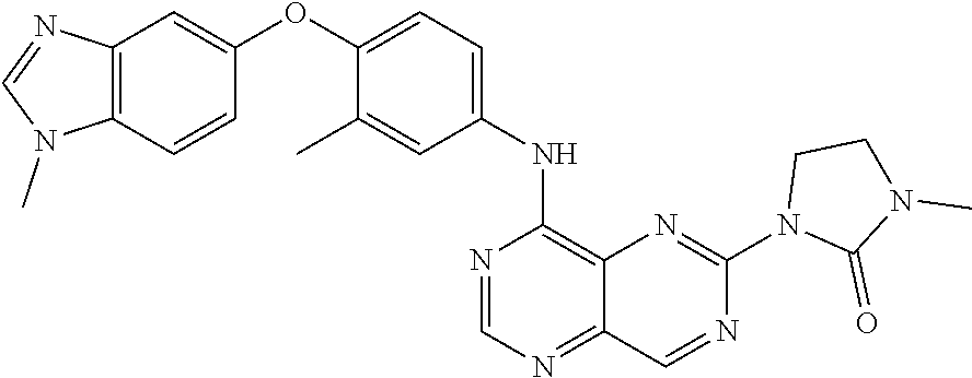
C12=C(C=CC(OC3=CC=C(NC4=C5C(=NC=N4)C=NC(N4C(=O)N(C)CC4)=N5)C=C3C)=C1)N(C)C=N2
